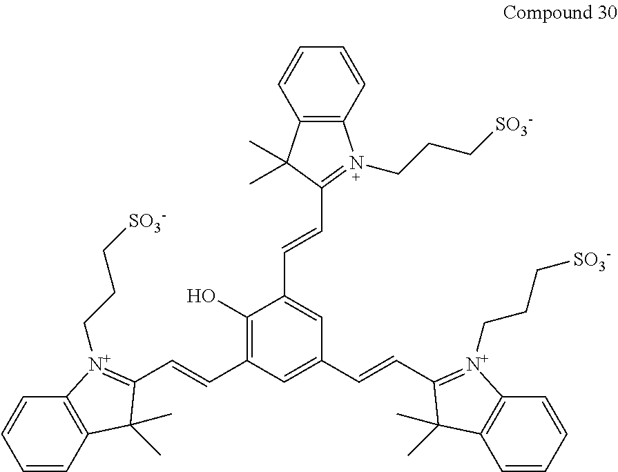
C1=CC=CC2=C1[N+](CCC[SO3-])=C(C=CC1=C(O)C(C=CC3=N(CCC[SO3-])C4=C(C3(C)C)C=CC=C4)=CC(C=CC3=[N+](CCC[SO3-])C4=C(C=CC=C4)C3(C)C)=C1)C2(C)C
